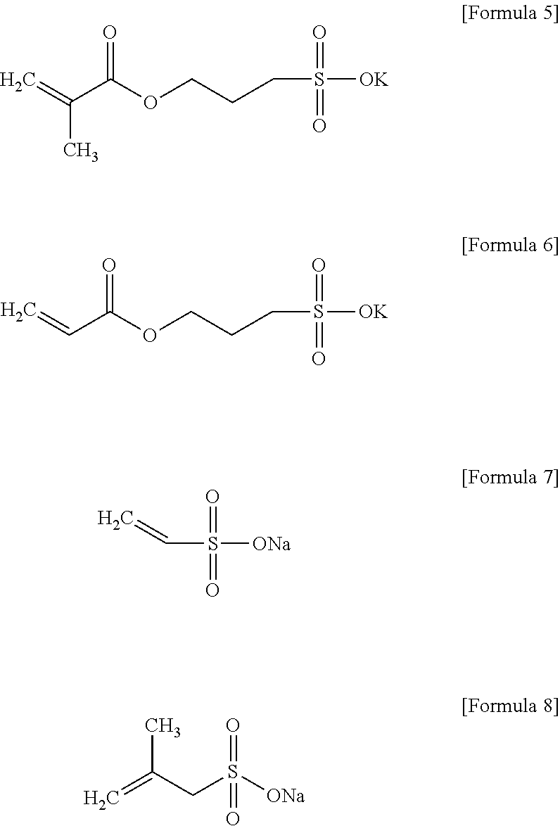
C=C(C(OCCCS([OK])(=O)=O)=O)C.C=CC(OCCCS([OK])(=O)=O)=O.C=CS([ONa])(=O)=O.C=C(CS([ONa])(=O)=O)C
